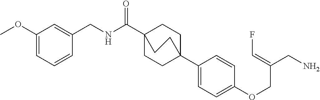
C1(C23CCC(C(NCC4=CC(OC)=CC=C4)=O)(CC2)CC3)=CC=C(OCC(CN)=CF)C=C1
